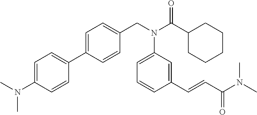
C1=C(N(C)C)C=CC(C2=CC=C(CN(C(C3CCCCC3)=O)C3=CC=CC(C=CC(N(C)C)=O)=C3)C=C2)=C1
